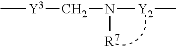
C[Y3]CN([Y2]C)[R7]
